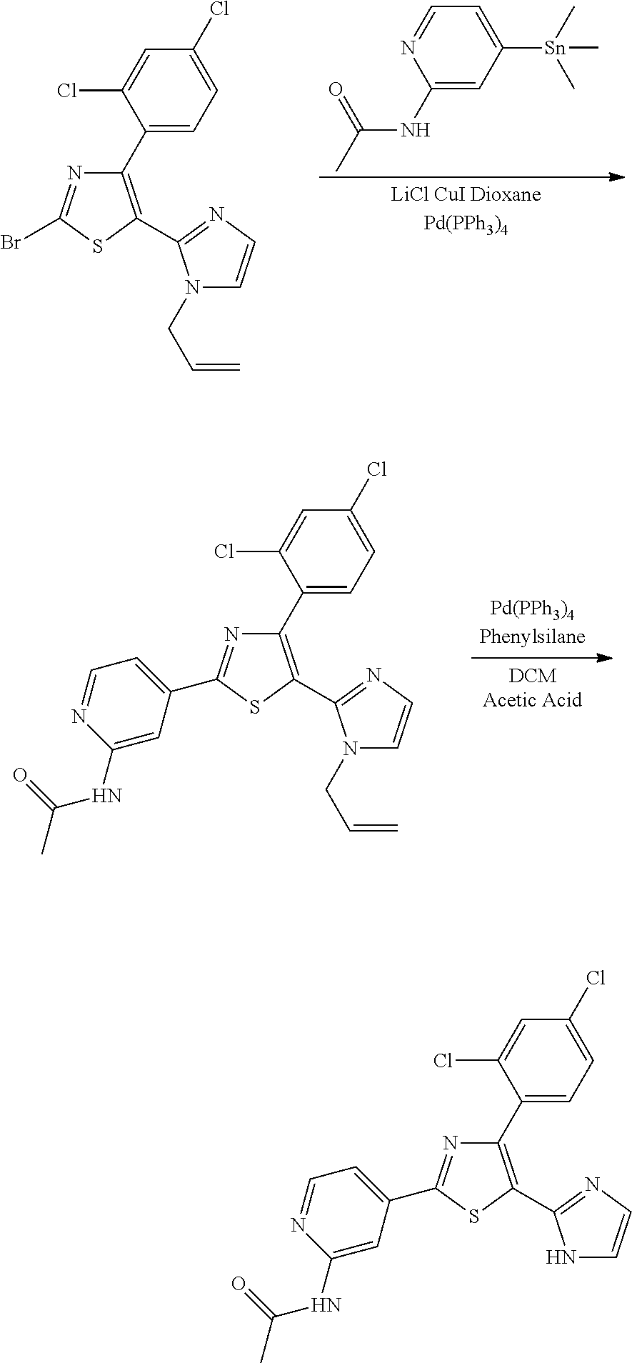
C1(C2=CC=C(Cl)C=C2Cl)=C(C2=NC=CN2CC=C)SC(Br)=N1.C1(NC(=O)C)=CC([Sn](C)(C)C)=CC=N1.C1(C2=CC=C(Cl)C=C2Cl)=C(C2=NC=CN2CC=C)SC(C2=CC=NC(NC(=O)C)=C2)=N1.C1(C2=CC=C(Cl)C=C2Cl)=C(C2=NC=CN2)SC(C2=CC=NC(NC(=O)C)=C2)=N1
